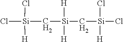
[Si](C[Si](C[Si](Cl)(Cl)[H])([H])[H])(Cl)(Cl)[H]
